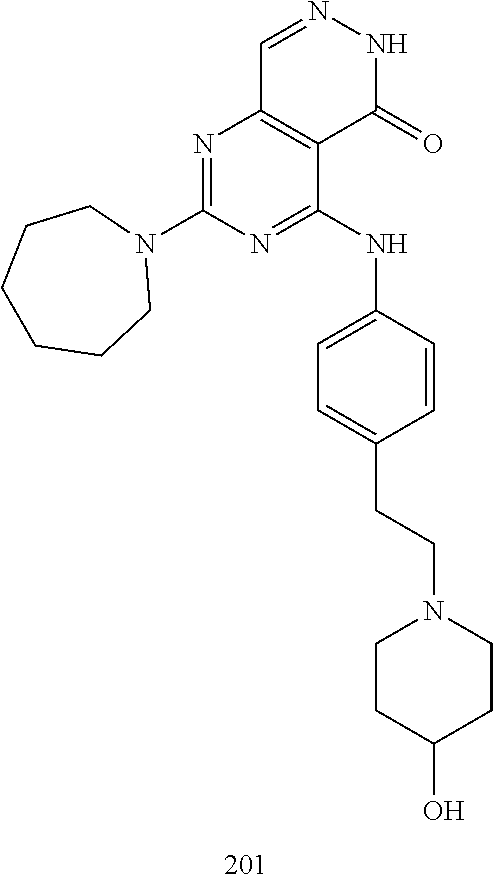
C1=NNC(=O)C2=C1N=C(N1CCCCCC1)N=C2NC1=CC=C(CCN2CCC(O)CC2)C=C1
